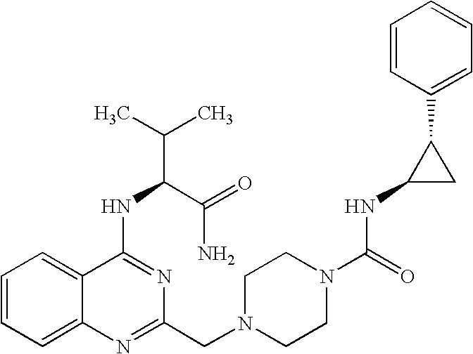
C1=CC=C2C(=C1)C(NC(C(C)C)C(=O)N)=NC(CN1CCN(C(=O)NC3CC3C3=CC=CC=C3)CC1)=N2
